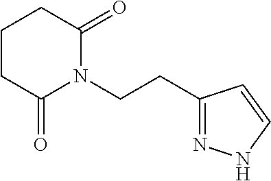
C1CCC(=O)N(CCC2=NNC=C2)C1=O
